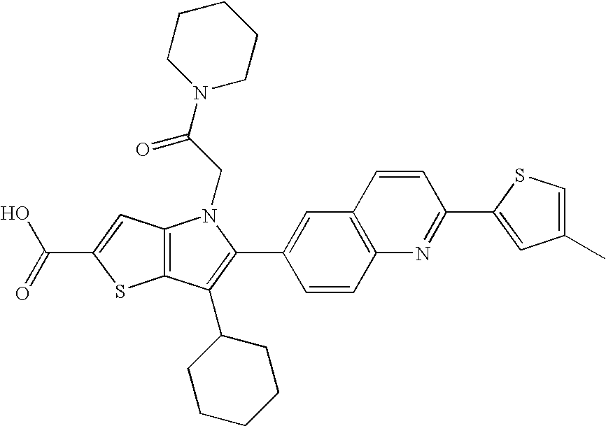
C(C1=CC2=C(S1)C(C1CCCCC1)=C(C1=CC3=C(C=C1)N=C(C1=CC(C)=CS1)C=C3)N2CC(=O)N1CCCCC1)(=O)O
